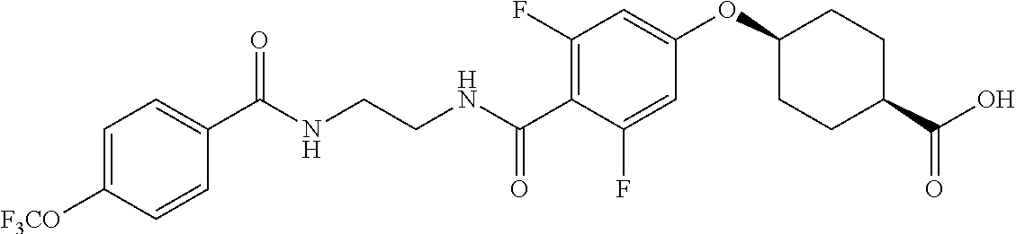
C1(C(NCCNC(C2=C(F)C=C(OC3CCC(C(O)=O)CC3)C=C2F)=O)=O)=CC=C([F3CO])C=C1
